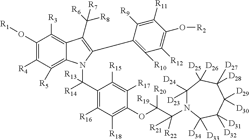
C1(O[R1])=C([R4])C([R5])=C2C(=C1[R3])C(C([R6])([R8])[R7])=C(C1=C([R10])C([R12])=C(O[R2])C([R11])=C1[R9])N2C(C1=C([R16])C([R18])=C(OC(C([R21])([R22])N2C([D23])([D24])C([D25])([D26])C([D28])([D27])C([D29])([D30])C([D31])([D32])C2([D34])[D33])([R20])[R19])C([R17])=C1[R15])([R14])[R13]
